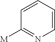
C1=CC=CC([M])=N1
